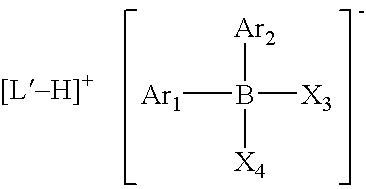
[Ar1]B([Ar2])([X4])[X3].[[L-H]+]
